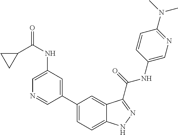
C1(NC(=O)C2CC2)=CN=CC(C2=CC=C3C(=C2)C(C(NC2=CN=C(N(C)C)C=C2)=O)=NN3)=C1
